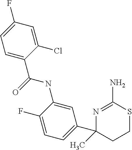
C1=C(C(=O)NC2=CC(C3(C)CCSC(N)=N3)=CC=C2F)C(Cl)=CC(F)=C1
